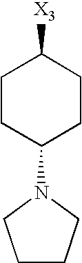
C1CC(N2CCCC2)CCC1[X3]
